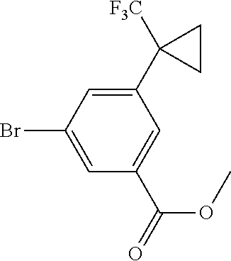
C1(C2([F3C])CC2)=CC(Br)=CC(C(=O)OC)=C1
